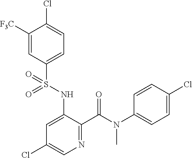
C1([F3C])=CC(S(NC2=CC(Cl)=CN=C2C(N(C2=CC=C(Cl)C=C2)C)=O)(=O)=O)=CC=C1Cl
